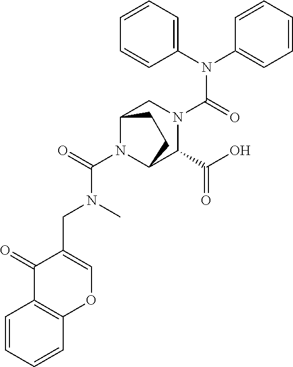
C(N1C2C(C(O)=O)N(C(N(C3=CC=CC=C3)C3=CC=CC=C3)=O)CC1CC2)(=O)N(CC1=COC2=C(C1=O)C=CC=C2)C
